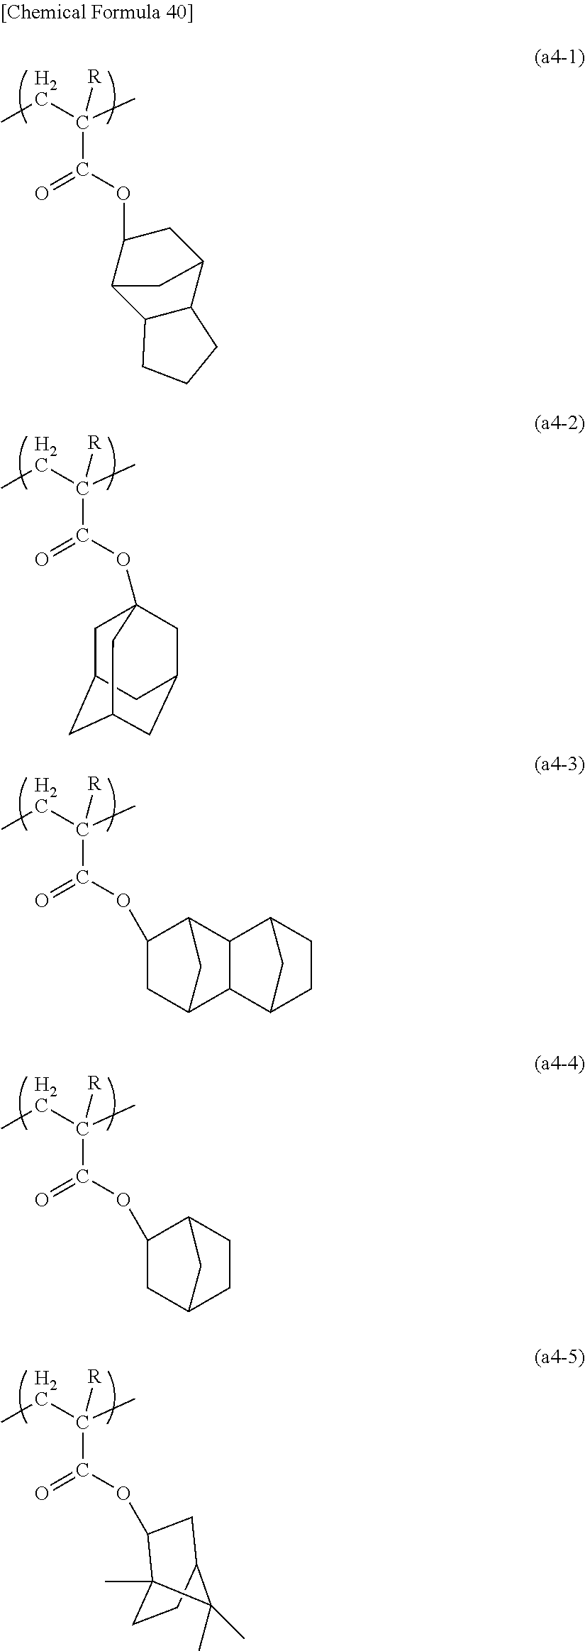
CCC(C)([R])C(OC1C2C3C(C(C1)C2)CCC3)=O.CCC(C)([R])C(OC12CC3CC(CC(C1)C3)C2)=O.CCC(C)([R])C(OC1CC2C3C(C1C2)C1CCC3C1)=O.CCC(C)([R])C(OC1CC2CCC1C2)=O.CCC(C)([R])C(OC1C2(C)CCC(C1)C2(C)C)=O
